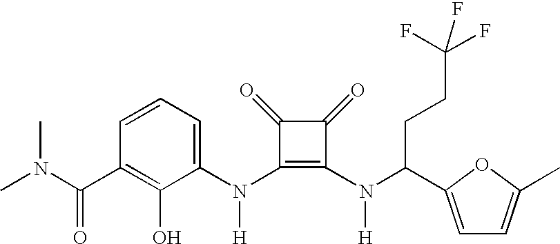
N(C1=C(N(C(C2=CC=C(C)O2)CCC(F)(F)F)[H])C(=O)C1=O)([H])C1=CC=CC(C(N(C)C)=O)=C1O
